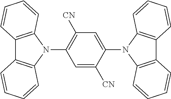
C12=C(N(C3=C([CN])C=C(N4C5=C(C6=C4C=CC=C6)C=CC=C5)C([CN])=C3)C3=C1C=CC=C3)C=CC=C2
